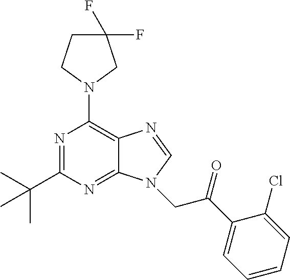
N1=C(C(C)(C)C)N=C2C(=C1N1CC(F)(F)CC1)N=CN2CC(C1=CC=CC=C1Cl)=O
